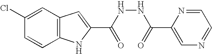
C12=C(C=C(Cl)C=C1)C=C(C(NNC(=O)C1=CN=CC=N1)=O)N2
